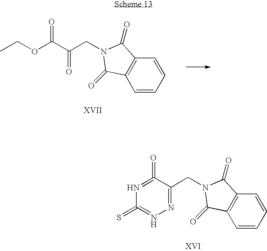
C1(=O)=NC(=S)=NN=C1CN1C(=O)C2=C(C=CC=C2)C1=O.C(OCC)(C(CN1C(=O)C2=C(C=CC=C2)C1=O)=O)=O
